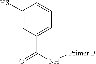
C1(S)=CC(C(N[Primer B])=O)=CC=C1
